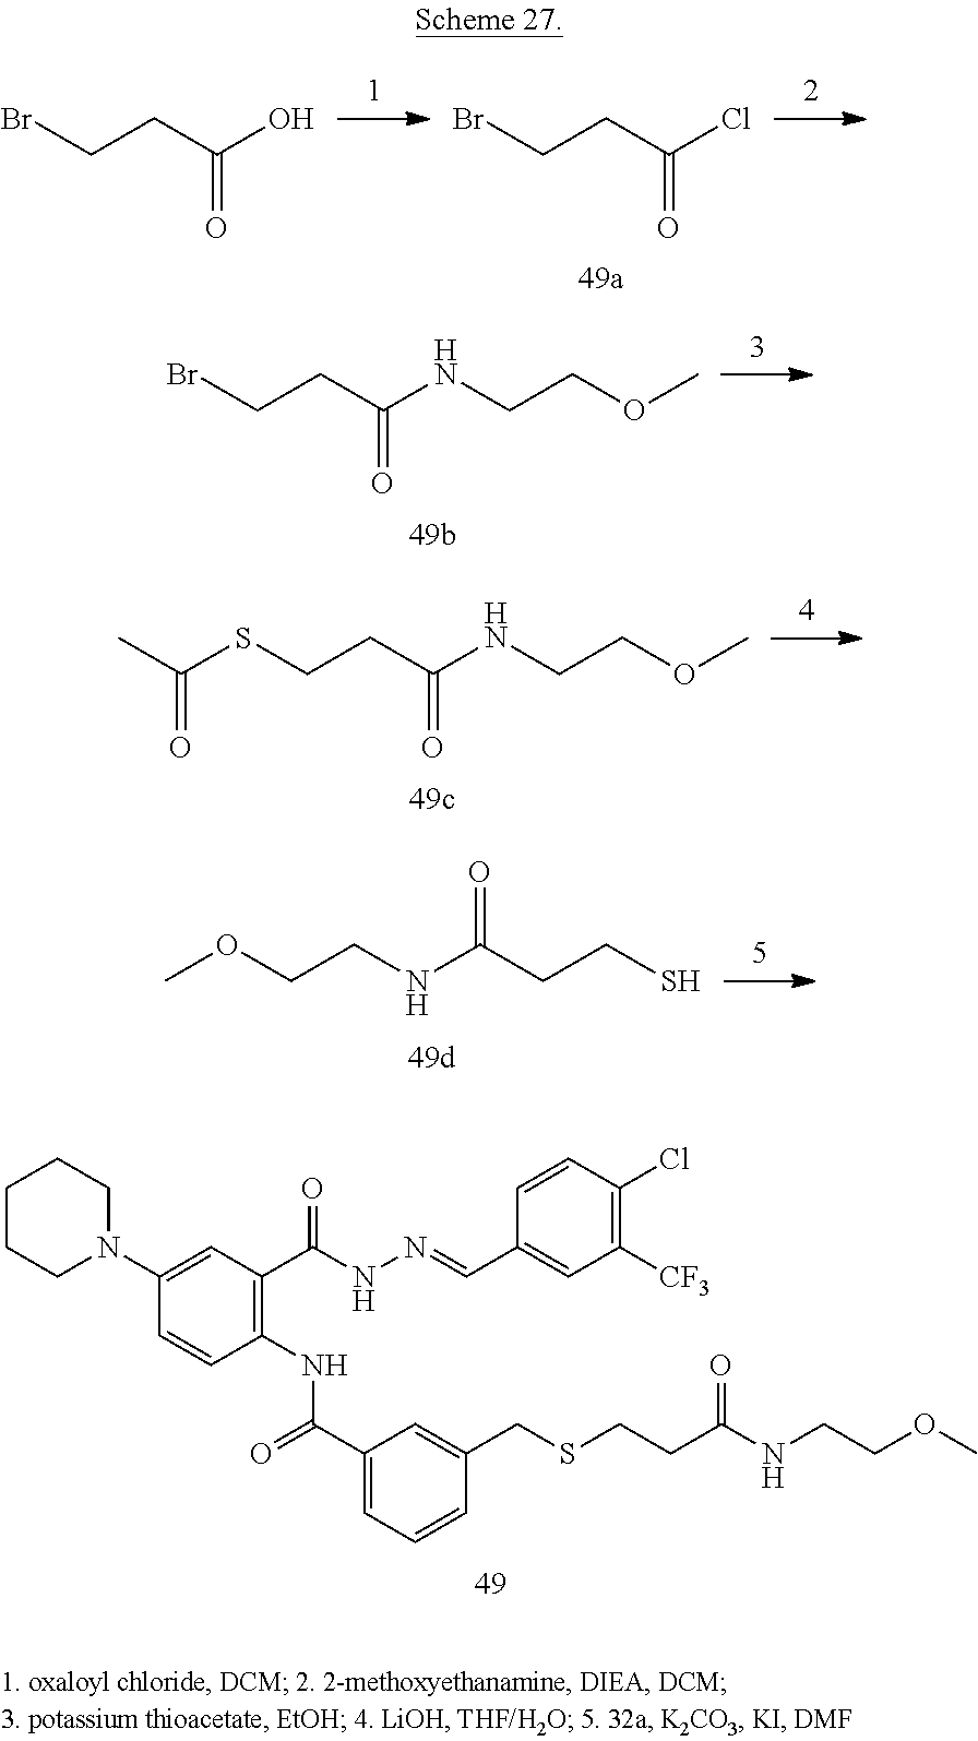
C(=O)(CCBr)O.C(=O)(CCBr)Cl.C(=O)(CCBr)NCCOC.C(=O)(CCSC(C)=O)NCCOC.N(CCOC)C(CCS)=O.C(CSCC1=CC(C(=O)NC2=C(C(NN=CC3=CC([CF3])=C(Cl)C=C3)=O)C=C(N3CCCCC3)C=C2)=CC=C1)C(NCCOC)=O
